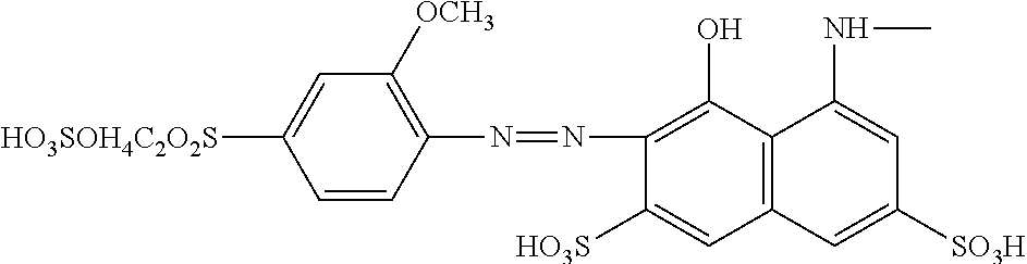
C1=CC(N=NC2=C(O)C3=C(C=C2[HO3S])C=C([SO3H])C=C3NC)=C([OCH3])C=C1[HO3SOH4C2O2S]
